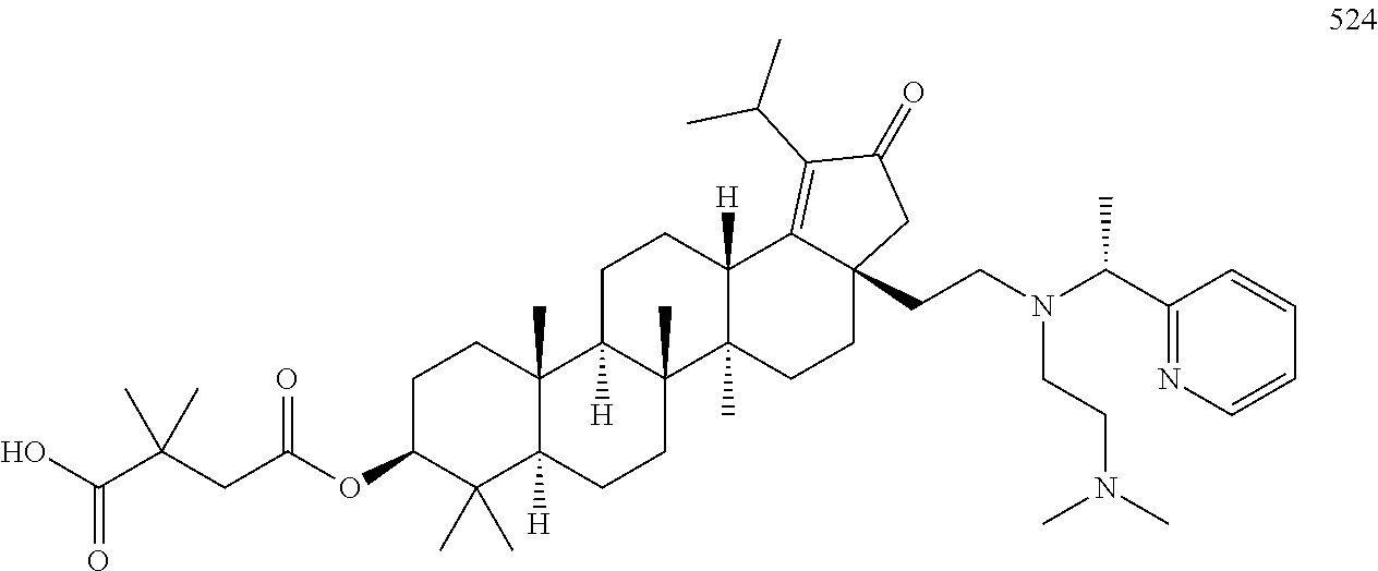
C1C(OC(CC(C(O)=O)(C)C)=O)C(C)(C)C2([H])C(C)(C1)C1([H])C(C)(CC2)C2(C)C([H])(CC1)C1=C(C(C)C)C(=O)CC1(CCN(C(C1=NC=CC=C1)C)CCN(C)C)CC2
